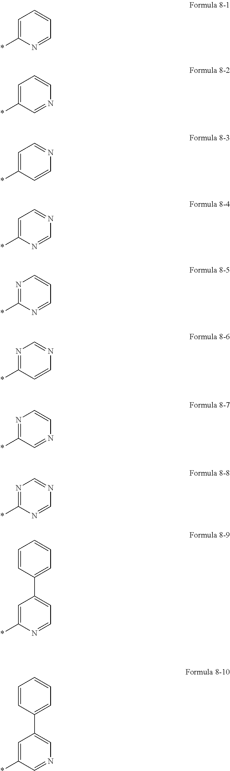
C1=C(*)N=CC=C1.C1=C(*)C=NC=C1.C1=C(*)C=CN=C1.C1=C(*)N=CN=C1.N1=C(*)N=CC=C1.N1=C(*)C=CN=C1.N1=C(*)C=NC=C1.N1=C(*)N=CN=C1.C1=C(*)N=CC=C1C1=CC=CC=C1.C1=C(*)C=NC=C1C1=CC=CC=C1
